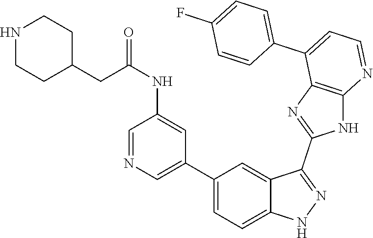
C1(C2=CC=C3C(=C2)C(C2=NC4=C(N2)N=CC=C4C2=CC=C(F)C=C2)=NN3)=CN=CC(NC(=O)CC2CCNCC2)=C1
